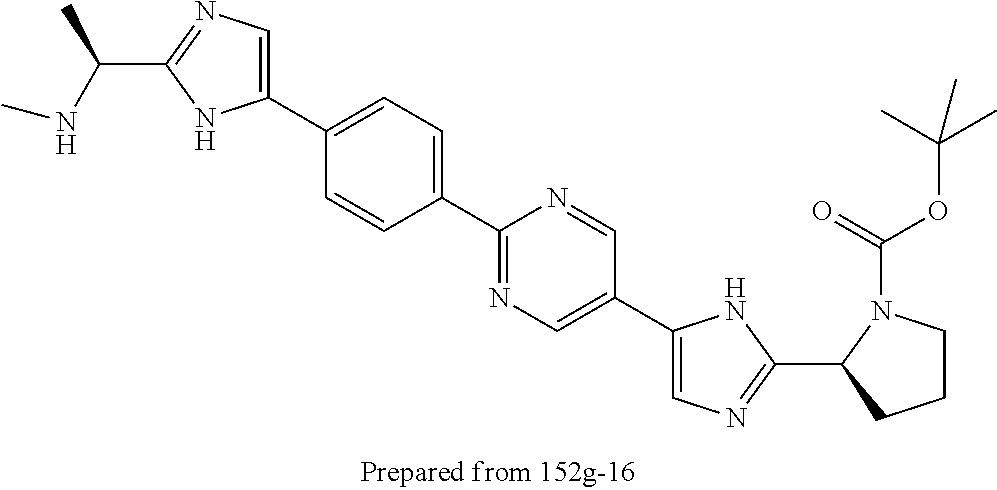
C(C1=NC=C(C2=CC=C(C3=NC=C(C4=CN=C(C5N(C(=O)OC(C)(C)C)CCC5)N4)C=N3)C=C2)N1)(NC)C
